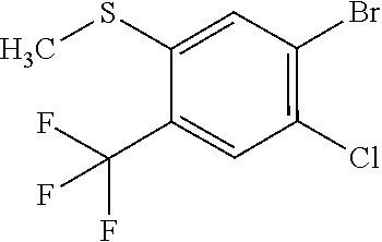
C1(C(F)(F)F)=CC(Cl)=C(Br)C=C1SC
